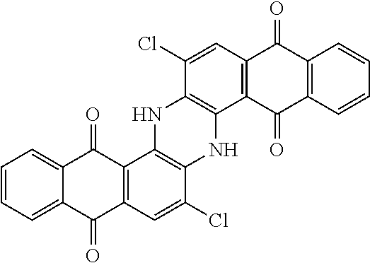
C1=CC=C2C(=C1)C(=O)C1=C(C2=O)C=C(Cl)C2=C1NC1=C(N2)C2=C(C=C1Cl)C(=O)C1=C(C2=O)C=CC=C1
